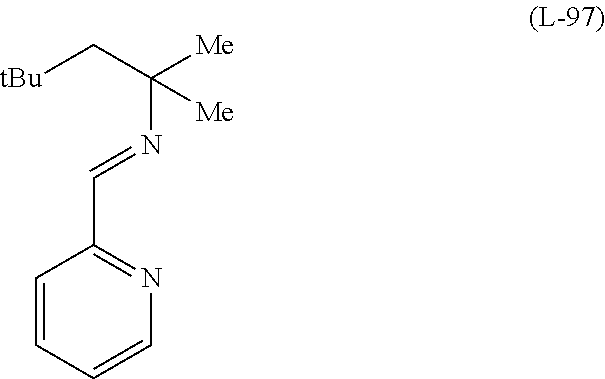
C1=CC=CN=C1C=NC([Me])(C[tBu])[Me]
